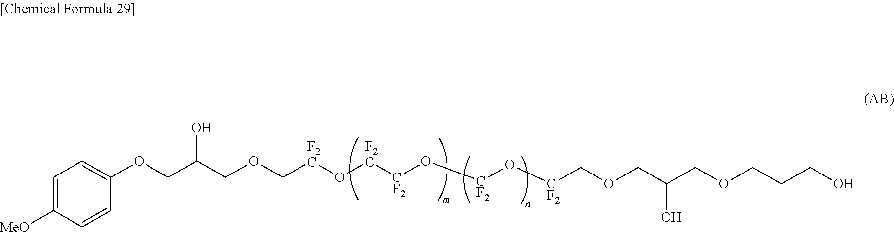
C1=C([MeO])C=CC(OCC(COC[F2C]O[F2C][CF2]O[CF2]O[CF2]COCC(COCCCO)O)O)=C1
